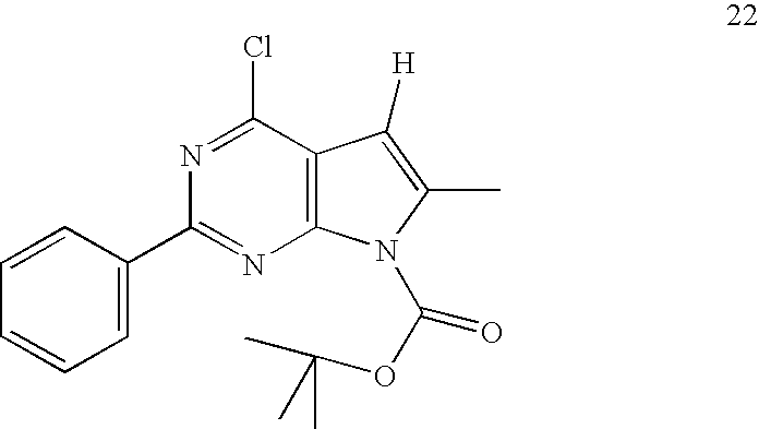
N1=C(Cl)C2=C(N=C1C1=CC=CC=C1)N(C(=O)OC(C)(C)C)C(C)=C2[H]
